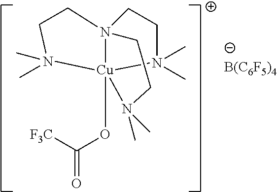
N123[Cu](OC(=O)[F3C])(N(C)(C)CC1)(N(C)(C)CC2)N(C)(C)CC3.[B(C6F5)4]
